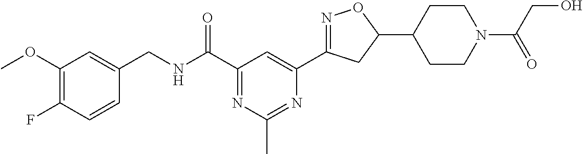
C1(CNC(C2=NC(C)=NC(C3=NOC(C4CCN(C(CO)=O)CC4)C3)=C2)=O)=CC(OC)=C(F)C=C1
